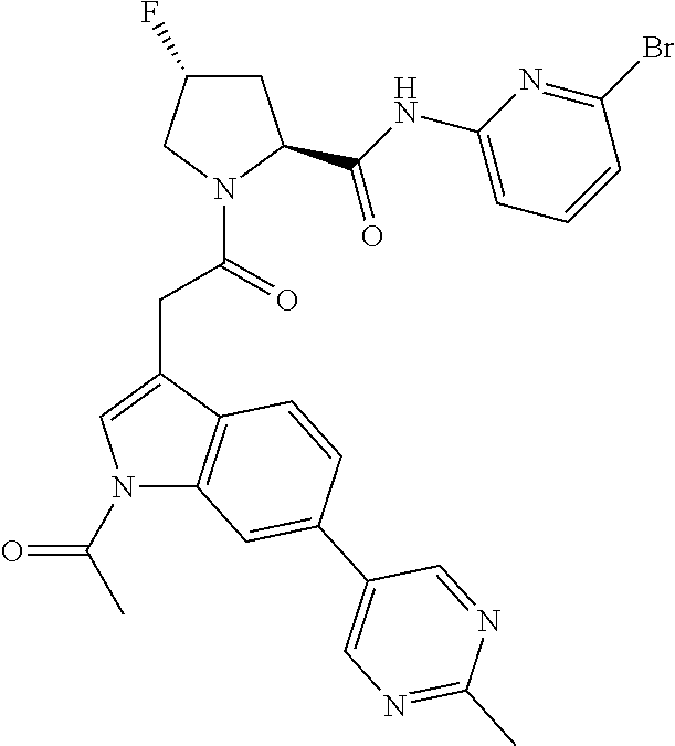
C1C(F)CN(C(CC2=CN(C(C)=O)C3=C2C=CC(C2=CN=C(C)N=C2)=C3)=O)C1C(NC1=CC=CC(Br)=N1)=O
